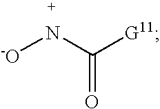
O=C(N[-O])[G11]
